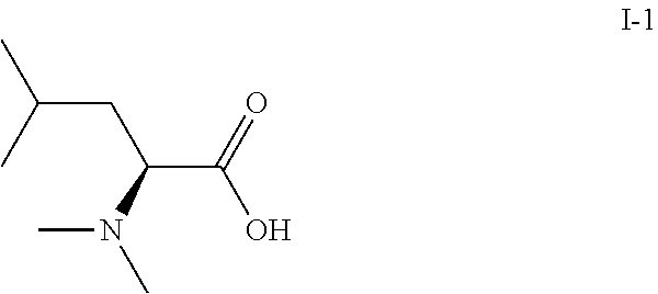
CC(C)CC(C(O)=O)N(C)C
